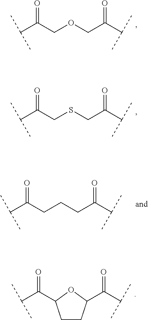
C(C(COCC(C(C)C)=O)=O)(C)C.C(C(=O)C1CCC(C(C(C)C)=O)O1)(C)C.C(C(CCCC(C(C)C)=O)=O)(C)C.C(C(CSCC(C(C)C)=O)=O)(C)C
